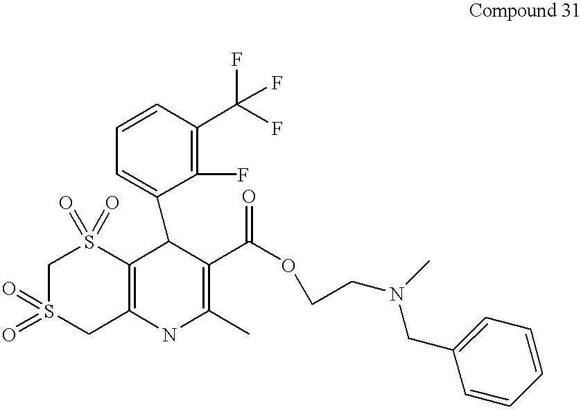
C12=C(NC(C)=C(C(=O)OCCN(CC3=CC=CC=C3)C)C1C1=CC=CC(C(F)(F)F)=C1F)CS(=O)(=O)CS2(=O)=O
